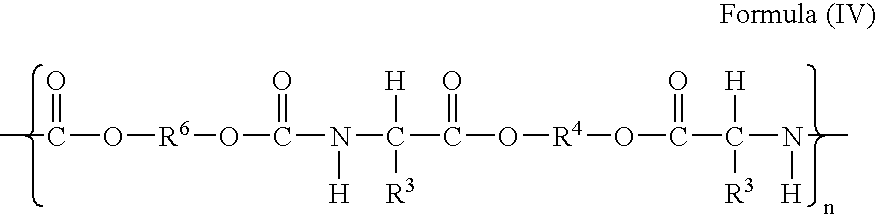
CC(O[R6]OC(N([H])C([H])([R3])C(O[R4]OC(C([H])([R3])N([H])C)=O)=O)=O)=O
